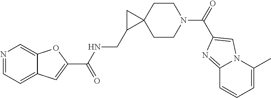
C1CC2(CCN1C(=O)C1=CN3C(=N1)C=CC=C3C)CC2CNC(C1=CC2=CC=NC=C2O1)=O
